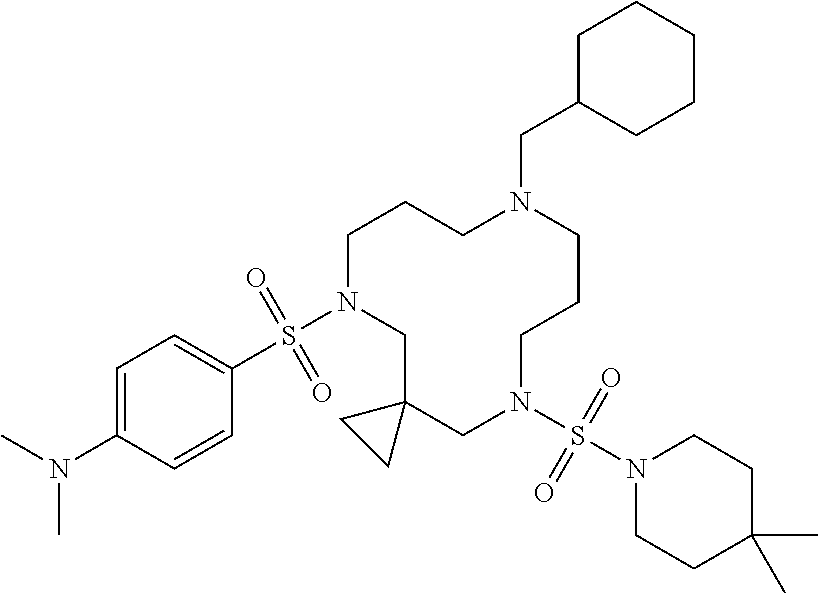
C1N(S(C2=CC=C(N(C)C)C=C2)(=O)=O)CC2(CN(S(N3CCC(C)(C)CC3)(=O)=O)CCCN(CC3CCCCC3)CC1)CC2
